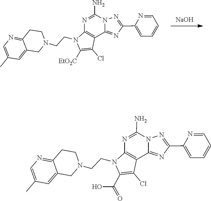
C1=C(C2=NN3C(=N2)C2=C(N(CCN4CCC5=NC=C(C)C=C5C4)C([EtO2C])=C2Cl)N=C3N)N=CC=C1.[NaOH].C1=C(C2=NN3C(=N2)C2=C(N=C3N)N(CCN3CCC4=NC=C(C)C=C4C3)C(C(O)=O)=C2Cl)N=CC=C1
